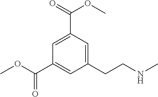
C1(CCNC)=CC(C(OC)=O)=CC(C(OC)=O)=C1
